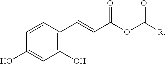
C1=C(O)C=CC(C=CC(OC([R])=O)=O)=C1O
